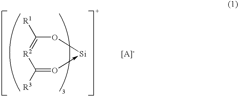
[R1]C1=[R2]C([R3])=O->[Si]O1.[[A]-]
